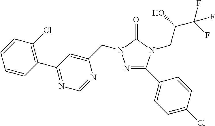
N1=C(C2=CC=C(Cl)C=C2)N(CC(C(F)(F)F)O)C(=O)N1CC1=CC(C2=C(Cl)C=CC=C2)=NC=N1
